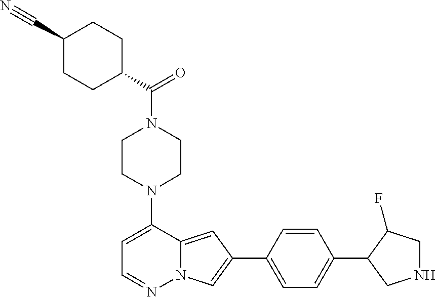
N1(C2=CC=NN3C2=CC(C2=CC=C(C4CNCC4F)C=C2)=C3)CCN(C(=O)C2CCC(C#N)CC2)CC1
